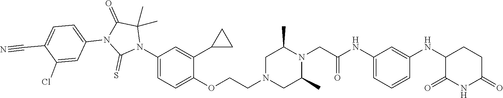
C1=C(NC(CN2C(C)CN(CCOC3=CC=C(N4C(C)(C)C(=O)N(C5=CC=C(C#N)C(Cl)=C5)C4=S)C=C3C3CC3)CC2C)=O)C=C(NC2C(=O)NC(=O)CC2)C=C1
